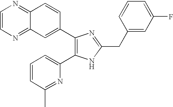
C12=NC=CN=C1C=CC(C1=C(C3=CC=CC(C)=N3)NC(CC3=CC(F)=CC=C3)=N1)=C2
